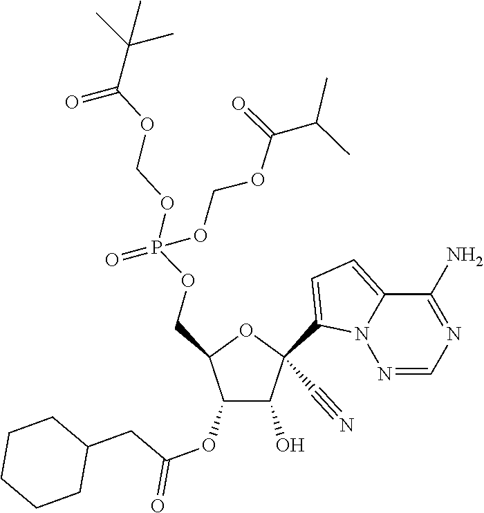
C1(C#N)(C2=CC=C3N2N=CN=C3N)C(O)C(OC(CC2CCCCC2)=O)C(COP(OCOC(=O)C(C)(C)C)(=O)OCOC(=O)C(C)C)O1
